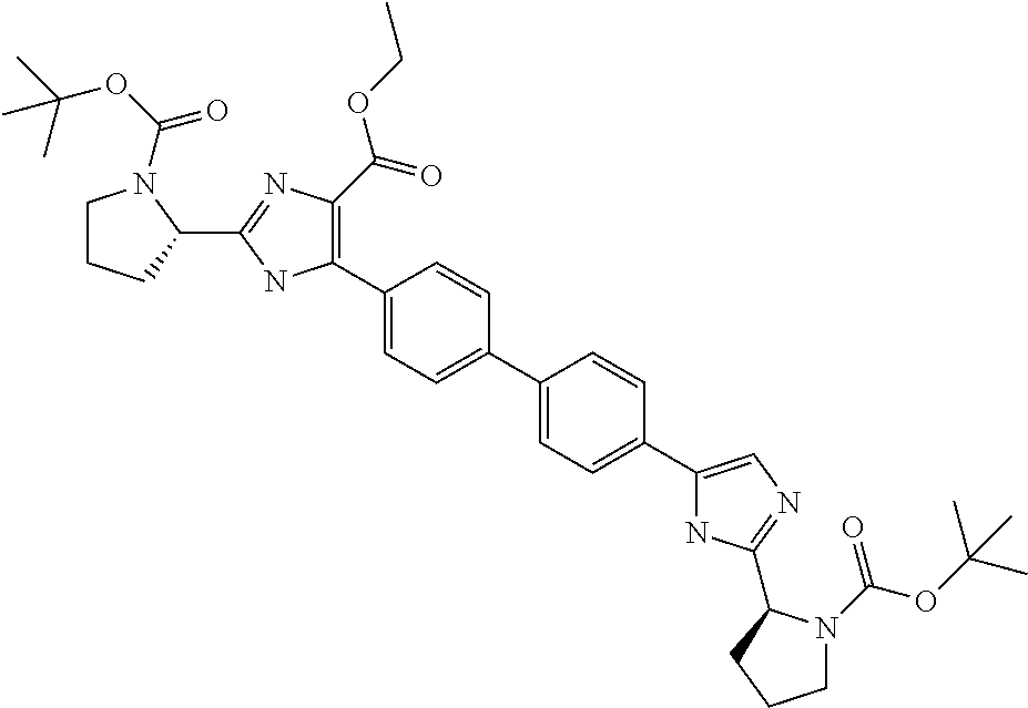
C1(C2=C(C(=O)OCC)N=C(C3N(C(OC(C)(C)C)=O)CCC3)N2)=CC=C(C2=CC=C(C3=CN=C(C4N(C(=O)OC(C)(C)C)CCC4)N3)C=C2)C=C1
